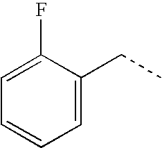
C1=CC=C(CC)C(F)=C1
